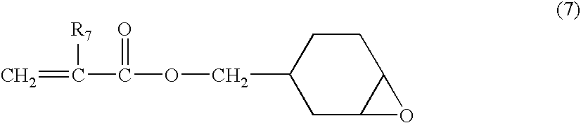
C1(COC(C(=C)[R7])=O)CC2C(CC1)O2
